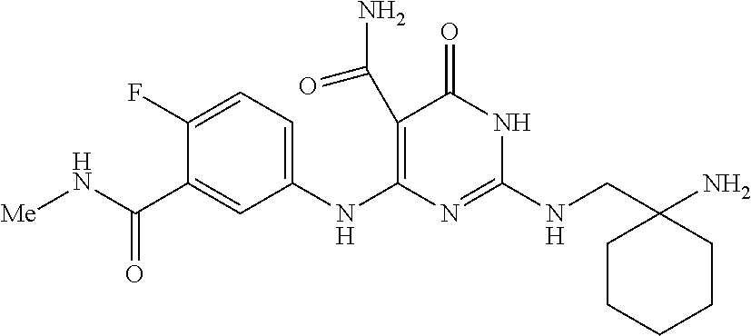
C(NC1=NC(NC2=CC=C(F)C(C(N[Me])=O)=C2)=C(C(N)=O)C(=O)N1)C1(N)CCCCC1
